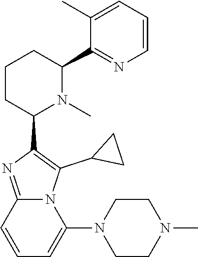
C1CC(C2=C(C3CC3)N3C(=N2)C=CC=C3N2CCN(C)CC2)N(C)C(C2=NC=CC=C2C)C1
